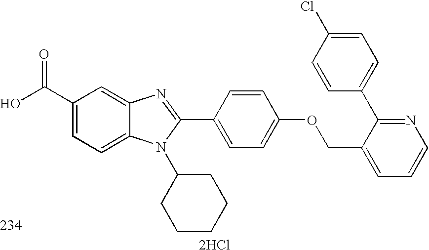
OC(C1=CC=C2C(=C1)N=C(C1=CC=C(OCC3=CC=CN=C3C3=CC=C(Cl)C=C3)C=C1)N2C1CCCCC1)=O.[2HCl]
